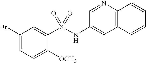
C12=C(N=CC(NS(C3=CC(Br)=CC=C3[OCH3])(=O)=O)=C1)C=CC=C2
